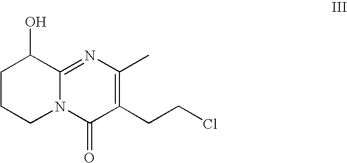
C1CCN2C(=NC(C)=C(CCCl)C2=O)C1O
